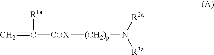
C(=C)([COX][(CH2)p]N([R3a])[R2a])[R1a]
